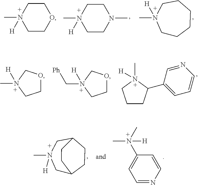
N1(C)([H])CCOCC1.N1(C)([H])CCN(C)CC1.N1(C)([H])CCCCCC1.C1OCN(C)([H])C1.C1OCN(C[Ph])([H])C1.C1CC(C2=CC=CN=C2)N(C)([H])C1.N1(C)([H])CC2CCC(C1)CC2.C1=NC=CC(N(C)([H])C)=C1
